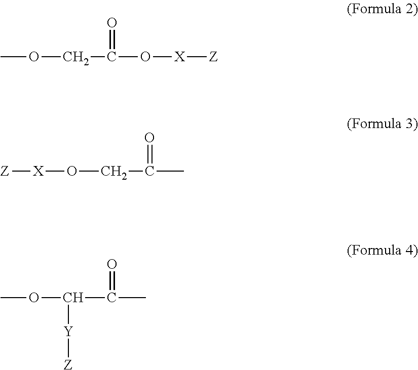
COCC(O[X][Z])=O.[Z][X]OCC(C)=O.COC(C(C)=O)[Y][Z]
